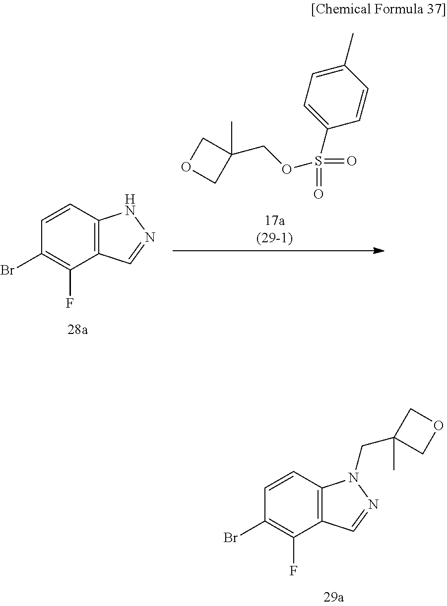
C12=C(C=CC(Br)=C1F)NN=C2.C1(C)=CC=C(S(=O)(=O)OCC2(C)COC2)C=C1.C12=C(C=CC(Br)=C1F)N(CC1(C)COC1)N=C2
